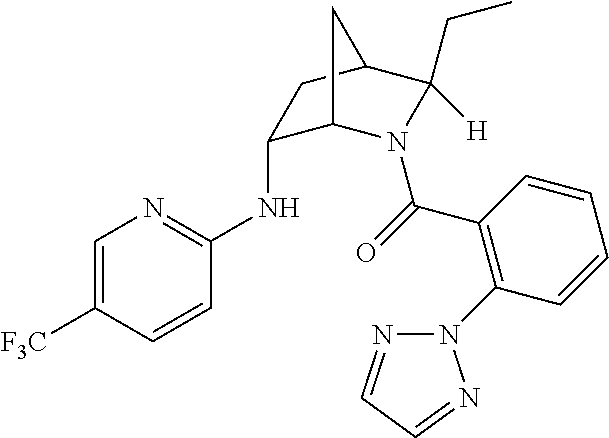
C1(NC2=NC=C([F3C])C=C2)C2N(C(=O)C3=C(N4N=CC=N4)C=CC=C3)C(CC)([H])C(C1)C2
